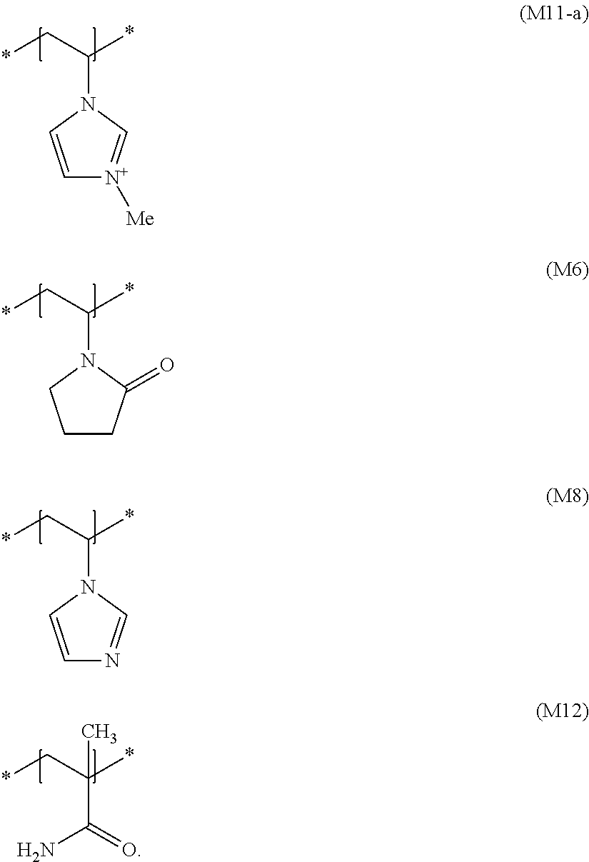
*CC(*)N1C=[N+]([Me])C=C1.*CC(*)N1C(=O)CCC1.*CC(*)N1C=NC=C1.*CC(*)(C(=O)N)C
